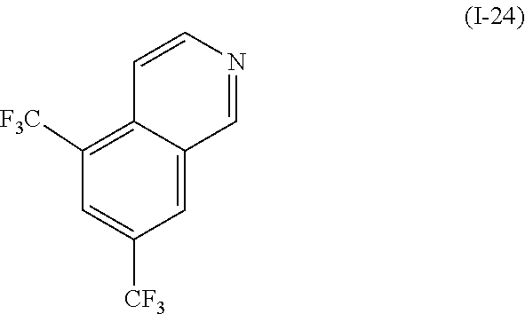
C12=C([F3C])C=C([CF3])C=C1C=NC=C2
